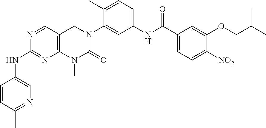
C12=C(C=NC(NC3=CN=C(C)C=C3)=N1)CN(C1=CC(NC(=O)C3=CC=C([NO2])C(OCC(C)C)=C3)=CC=C1C)C(=O)N2C
